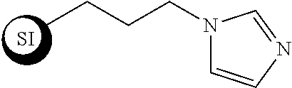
CCCCN1C=CN=C1.[SI]
